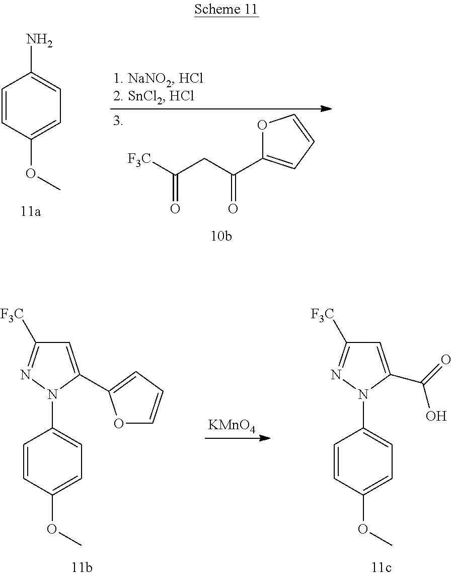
C1=C(C2=CC=CO2)N(C2=CC=C(OC)C=C2)N=C1[F3C].C1=C(C(O)=O)N(C2=CC=C(OC)C=C2)N=C1[F3C].[KMnO4].C1=CC(OC)=CC=C1N.O1C(C(CC([F3C])=O)=O)=CC=C1
